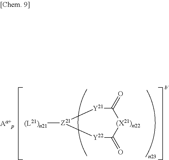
[(L21)n21][Z21]1[Y22]C(=O)[(X21)n22]C(=O)[Y21]1
